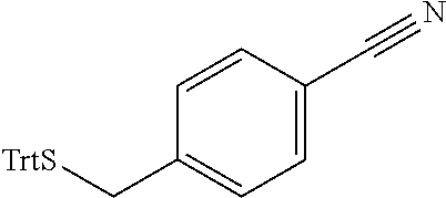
C1=C(C#N)C=CC(C[TrtS])=C1
